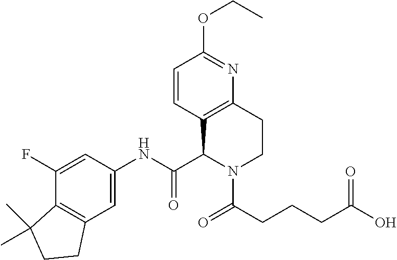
C1(F)=CC(NC(C2C3=C(CCN2C(=O)CCCC(=O)O)N=C(OCC)C=C3)=O)=CC2=C1C(C)(C)CC2
